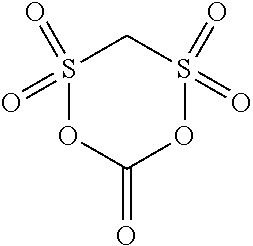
S1(=O)(=O)OC(=O)OS(=O)(=O)C1
